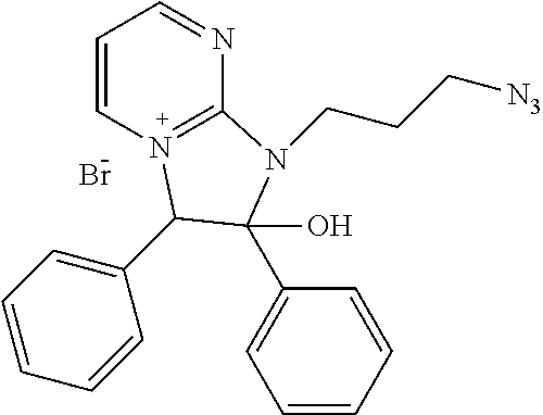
C1=CN2=C(N=C1)N(CCC[N3])C(O)(C1=CC=CC=C1)C2C1=CC=CC=C1.Br
